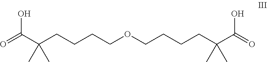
O=C(C(CCCCOCCCCC(C(=O)O)(C)C)(C)C)O
